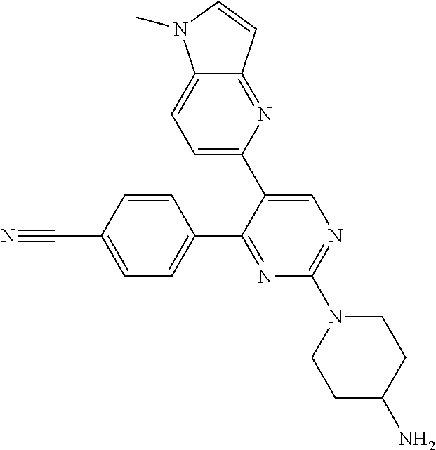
C1=C(C2=CC=C3C(=N2)C=CN3C)C(C2=CC=C(C#N)C=C2)=NC(N2CCC(N)CC2)=N1
